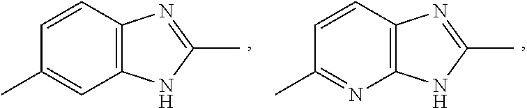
C12=C(C=CC(C)=C1)N=C(C)N2.C12=C(C=CC(C)=N1)N=C(C)N2
